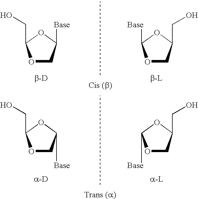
O1CC([Base])OC1CO.O1CC(CO)OC1[Base].O1CC([Base])OC1CO.O1CC(CO)OC1[Base]
